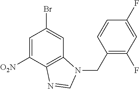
C1=C([O2N])C2=C(C=C1Br)N(CC1=C(F)C=C(F)C=C1)C=N2
